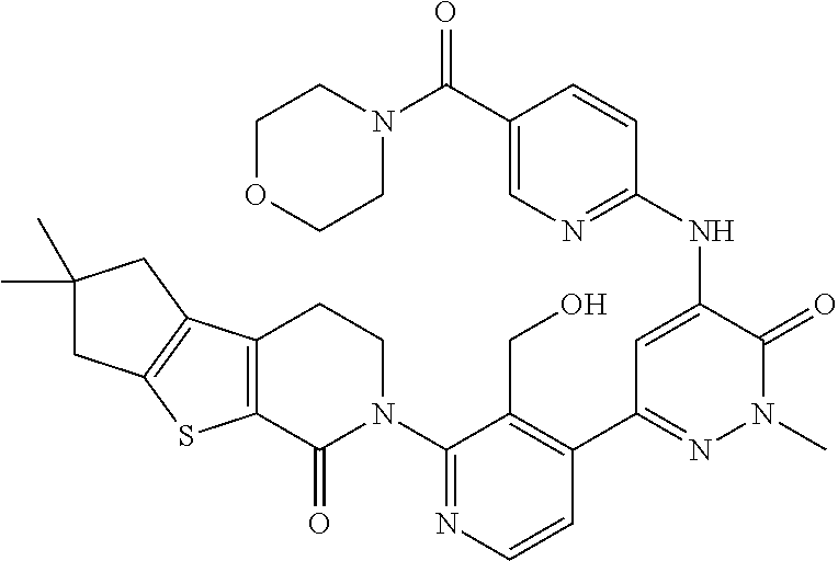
C1=CN=C(N2CCC3=C(C2=O)SC2=C3CC(C)(C)C2)C(CO)=C1C1=NN(C)C(=O)C(NC2=NC=C(C(N3CCOCC3)=O)C=C2)=C1
